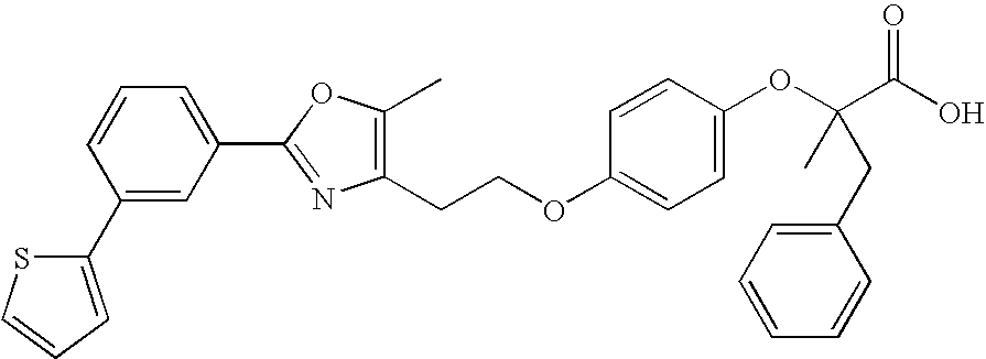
C1(C2=CC=CS2)=CC(C2=NC(CCOC3=CC=C(OC(C)(C(O)=O)CC4=CC=CC=C4)C=C3)=C(C)O2)=CC=C1
